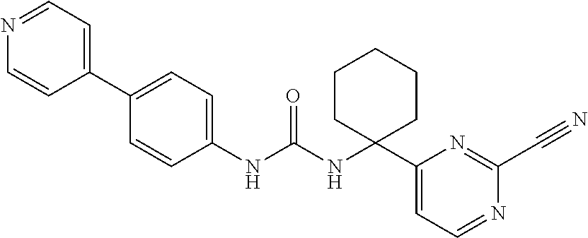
C1(NC(NC2(C3=CC=NC(C#N)=N3)CCCCC2)=O)=CC=C(C2=CC=NC=C2)C=C1
